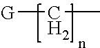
[G]CC
